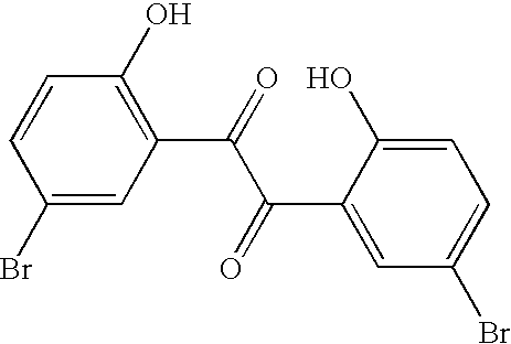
C1(Br)=CC(C(=O)C(C2=CC(Br)=CC=C2O)=O)=C(O)C=C1
